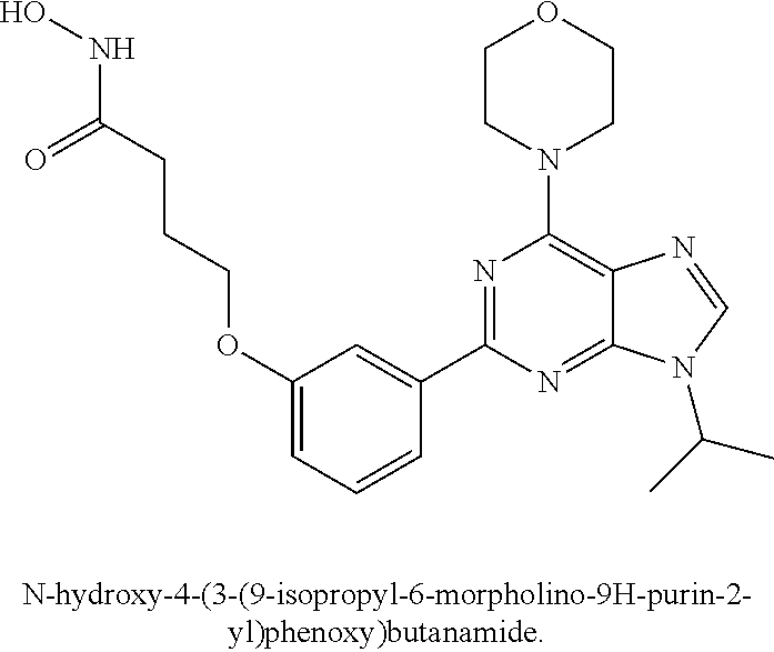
C1(OCCCC(=O)NO)=CC=CC(C2=NC(N3CCOCC3)=C3C(=N2)N(C(C)C)C=N3)=C1
